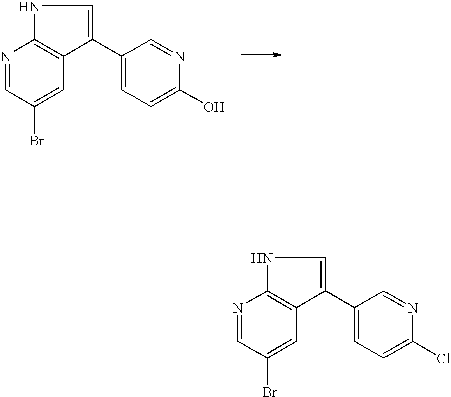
N1=CC(Br)=CC2=C1NC=C2C1=CC=C(O)N=C1.N1=CC(Br)=CC2=C1NC=C2C1=CC=C(Cl)N=C1
